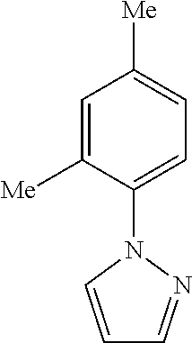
C1=C([Me])C(N2C=CC=N2)=CC=C1[Me]
